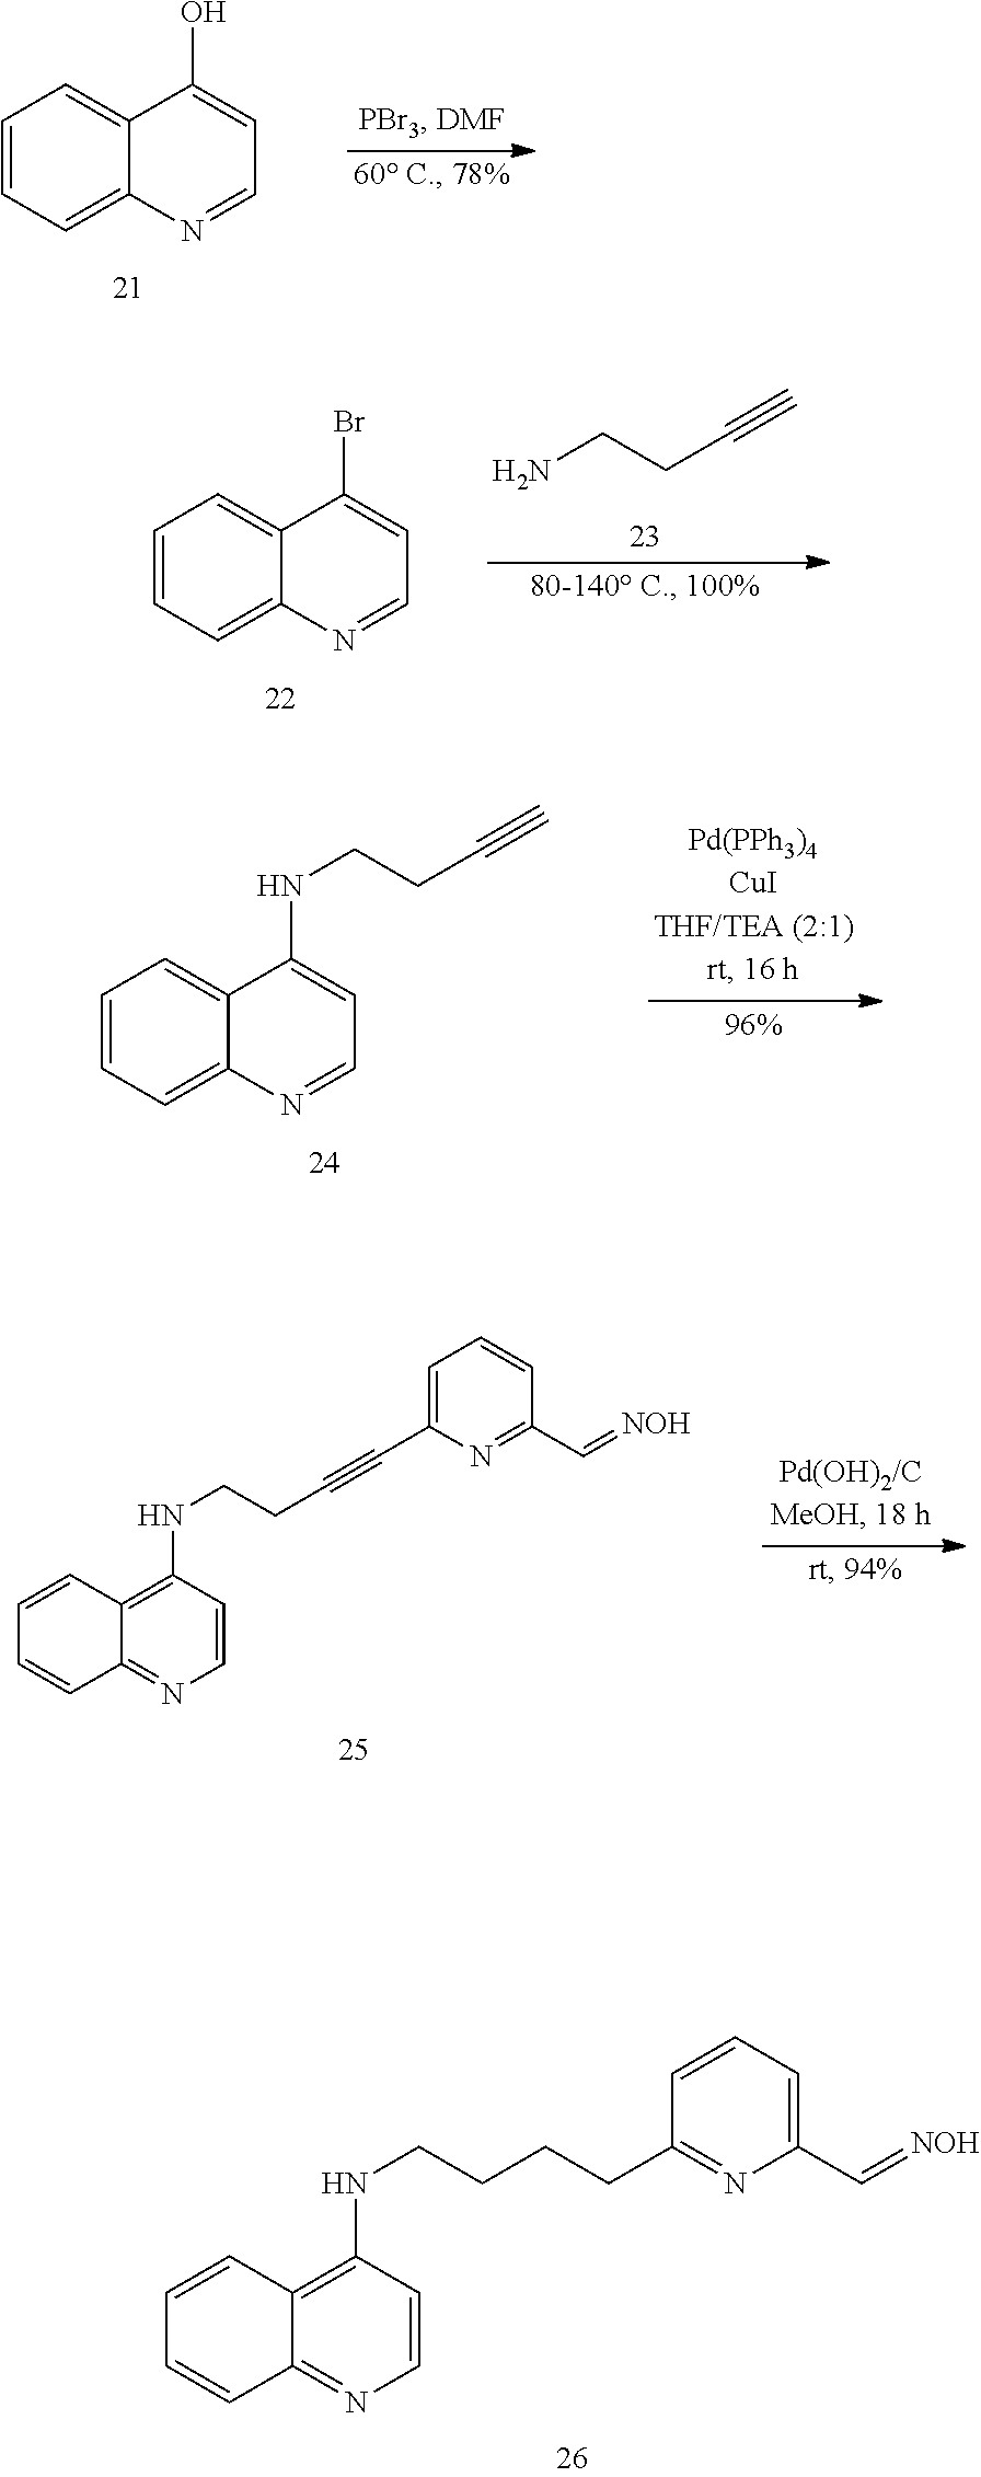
C1=CC=C2C(=C1)C(O)=CC=N2.C1=CC=C2C(=C1)C(Br)=CC=N2.NCCC#C.C1=CC=C2C(=C1)C(NCCC#C)=CC=N2.C1=CC2=C(NCCCCC3=NC(C=[NOH])=CC=C3)C=CN=C2C=C1.C1=CC2=C(NCCC#CC3=CC=CC(C=[NOH])=N3)C=CN=C2C=C1
